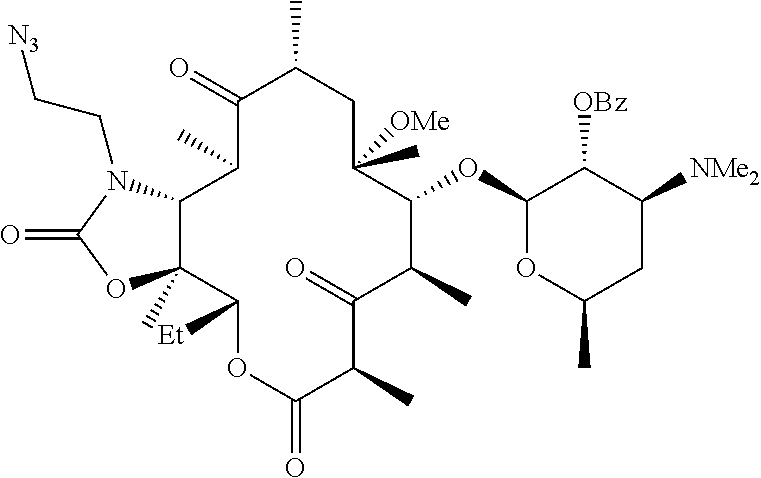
C1(=O)C(C)CC(C)([OMe])C(OC2OC(C)CC([NMe2])C2[OBz])C(C)C(=O)C(C)C(=O)OC([Et])C2(C)C(C1C)N(CC[N3])C(=O)O2
